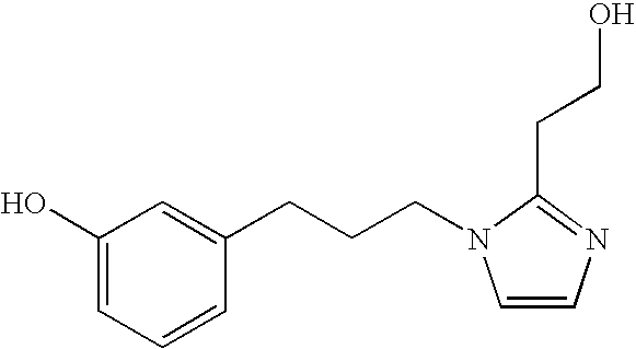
C1(O)=CC=CC(CCCN2C=CN=C2CCO)=C1
